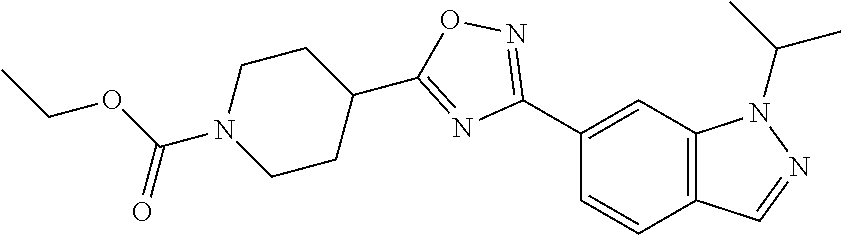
C1(C2=NOC(C3CCN(C(OCC)=O)CC3)=N2)=CC2=C(C=C1)C=NN2C(C)C
